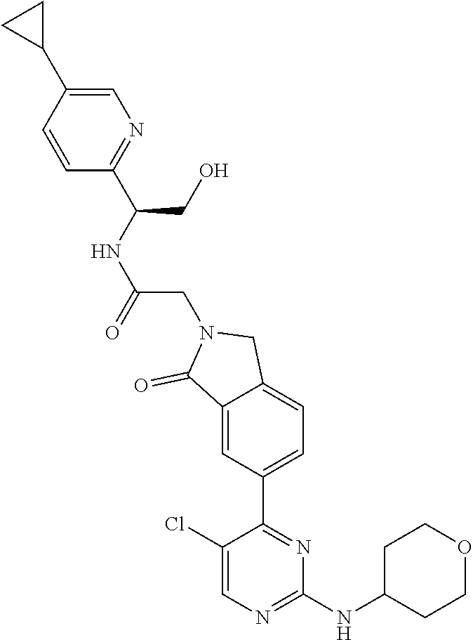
C1=CC(C2CC2)=CN=C1C(CO)NC(CN1C(=O)C2=CC(C3=NC(NC4CCOCC4)=NC=C3Cl)=CC=C2C1)=O
